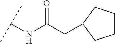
N(C(CC1CCCC1)=O)C(C)C
